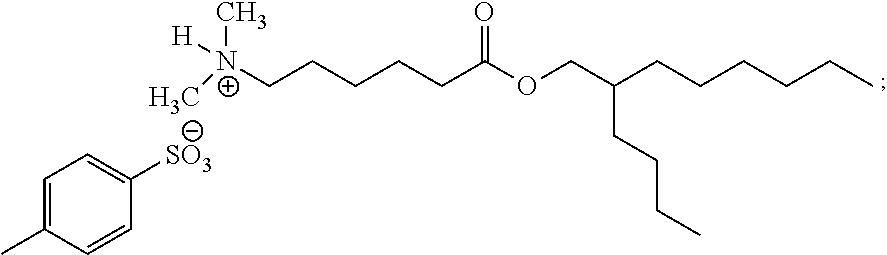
[N+](CCCCCC(OCC(CCCCCC)CCCC)=O)(C)(C)[H].[SO3]C1=CC=C(C)C=C1
